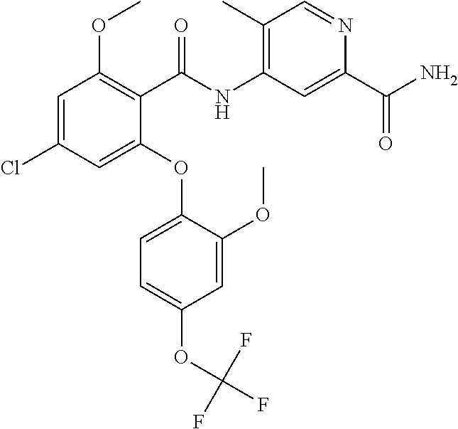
C1=C(Cl)C=C(OC2=CC=C(OC(F)(F)F)C=C2OC)C(C(NC2=C(C)C=NC(C(N)=O)=C2)=O)=C1OC
